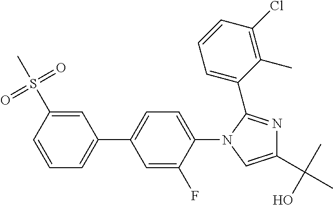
C1=CC(S(=O)(=O)C)=CC(C2=CC=C(N3C=C(C(C)(O)C)N=C3C3=CC=CC(Cl)=C3C)C(F)=C2)=C1
